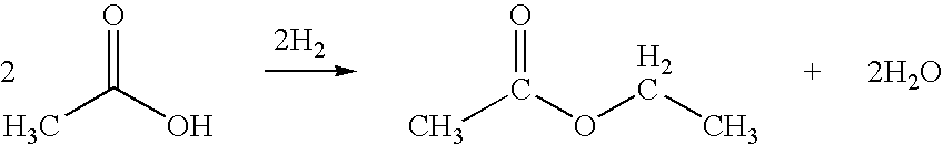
[2H2].O=C(O)C.O=C(OCC)C.[2H2O]
